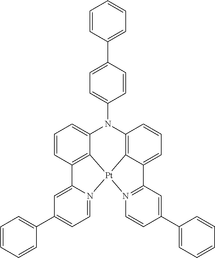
C12=C3C=CC=C1C1=N(C=CC(C4=CC=CC=C4)=C1)[Pt]21C2=C(C=CC=C2N3C2=CC=C(C3=CC=CC=C3)C=C2)C2=CC(C3=CC=CC=C3)=CC=N21
